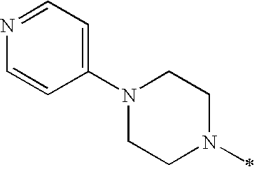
N1(C2=CC=NC=C2)CCN(C)CC1
